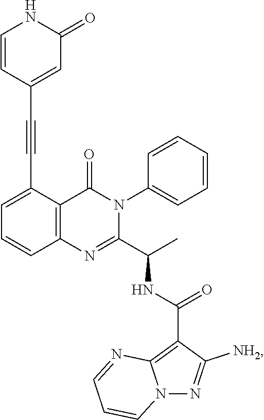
C1=C(C#CC2=CC(=O)NC=C2)C2=C(C=C1)N=C(C(C)NC(C1=C3N(N=C1[NH2])C=CC=N3)=O)N(C1=CC=CC=C1)C2=O
